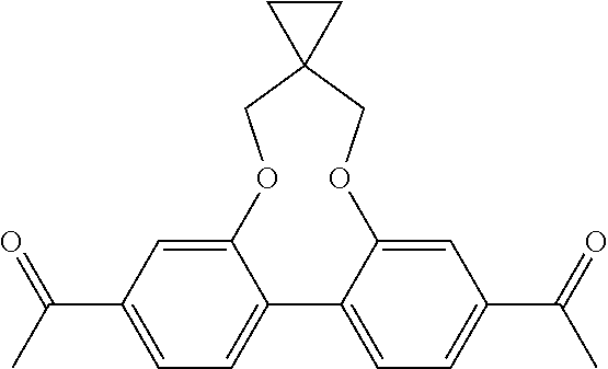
C12=CC(C(C)=O)=CC=C1C1=CC=C(C(=O)C)C=C1OCC1(CO2)CC1
